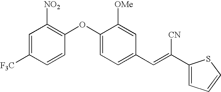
C1=C([F3C])C=CC(OC2=CC=C(C=C(C3=CC=CS3)[CN])C=C2[OMe])=C1[NO2]
